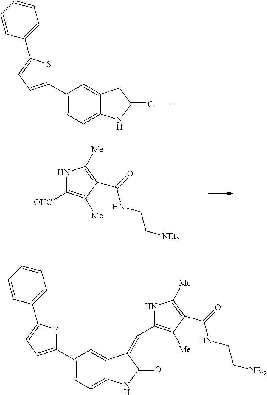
C1(C2=CC=C(C3=CC=CC=C3)S2)=CC=C2C(=C1)CC(=O)N2.N1C([OHC])=C([Me])C(C(=O)NCC[NEt2])=C1[Me].N1C(C=C2C3=CC(C4=CC=C(C5=CC=CC=C5)S4)=CC=C3NC2=O)=C([Me])C(C(=O)NCC[NEt2])=C1[Me]
